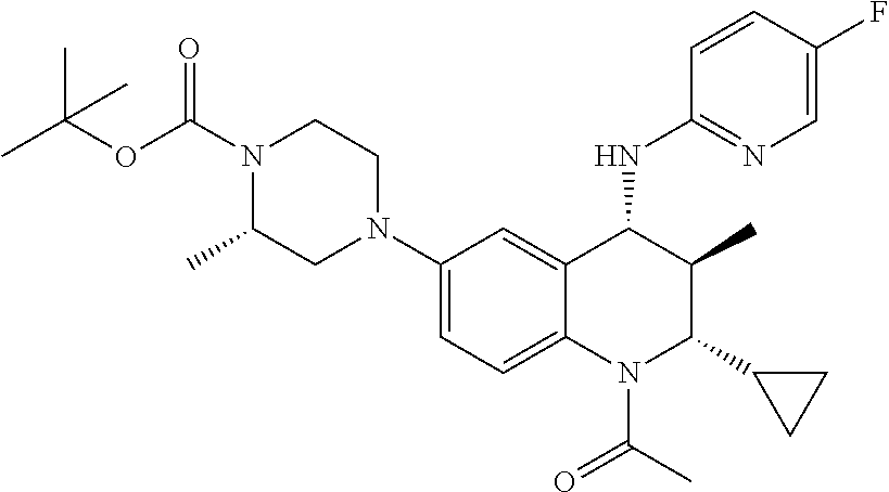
C1(N2CCN(C(OC(C)(C)C)=O)C(C)C2)=CC=C2C(=C1)C(NC1=NC=C(F)C=C1)C(C)C(C1CC1)N2C(C)=O
